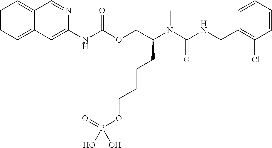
C1=CC(CNC(N(C(COC(NC2=CC3=CC=CC=C3C=N2)=O)CCCCOP(=O)(O)O)C)=O)=C(Cl)C=C1
